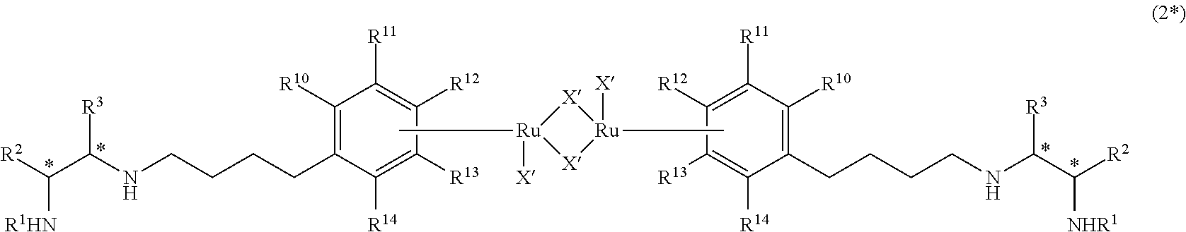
[R2]C(C(NCCCCC1=C([R10])C([R11])=C([R12])C([R13])=C1[R14])[R3])[R1HN].C1([R11])=C([R12])C([R13])=C([R14])C(CCCCNC(C([R2])[NHR1])[R3])=C1[R10].C[Ru]1([X])[X][Ru]([X])(C)[X]1
